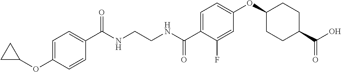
C(NCCNC(C1=CC=C(OC2CCC(C(=O)O)CC2)C=C1F)=O)(=O)C1=CC=C(OC2CC2)C=C1
